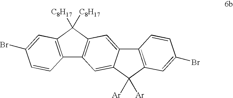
C12=C(C=C(Br)C=C1)C([C8H17])([C8H17])C1=C2C=C2C(=C1)C1=C(C2([Ar])[Ar])C=C(Br)C=C1
